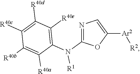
N1=C(N(C2=C([R40e])C([R40d])=C([R40c])C([R40b])=C2[R40a])[R1])OC([Ar2][R2])=C1
